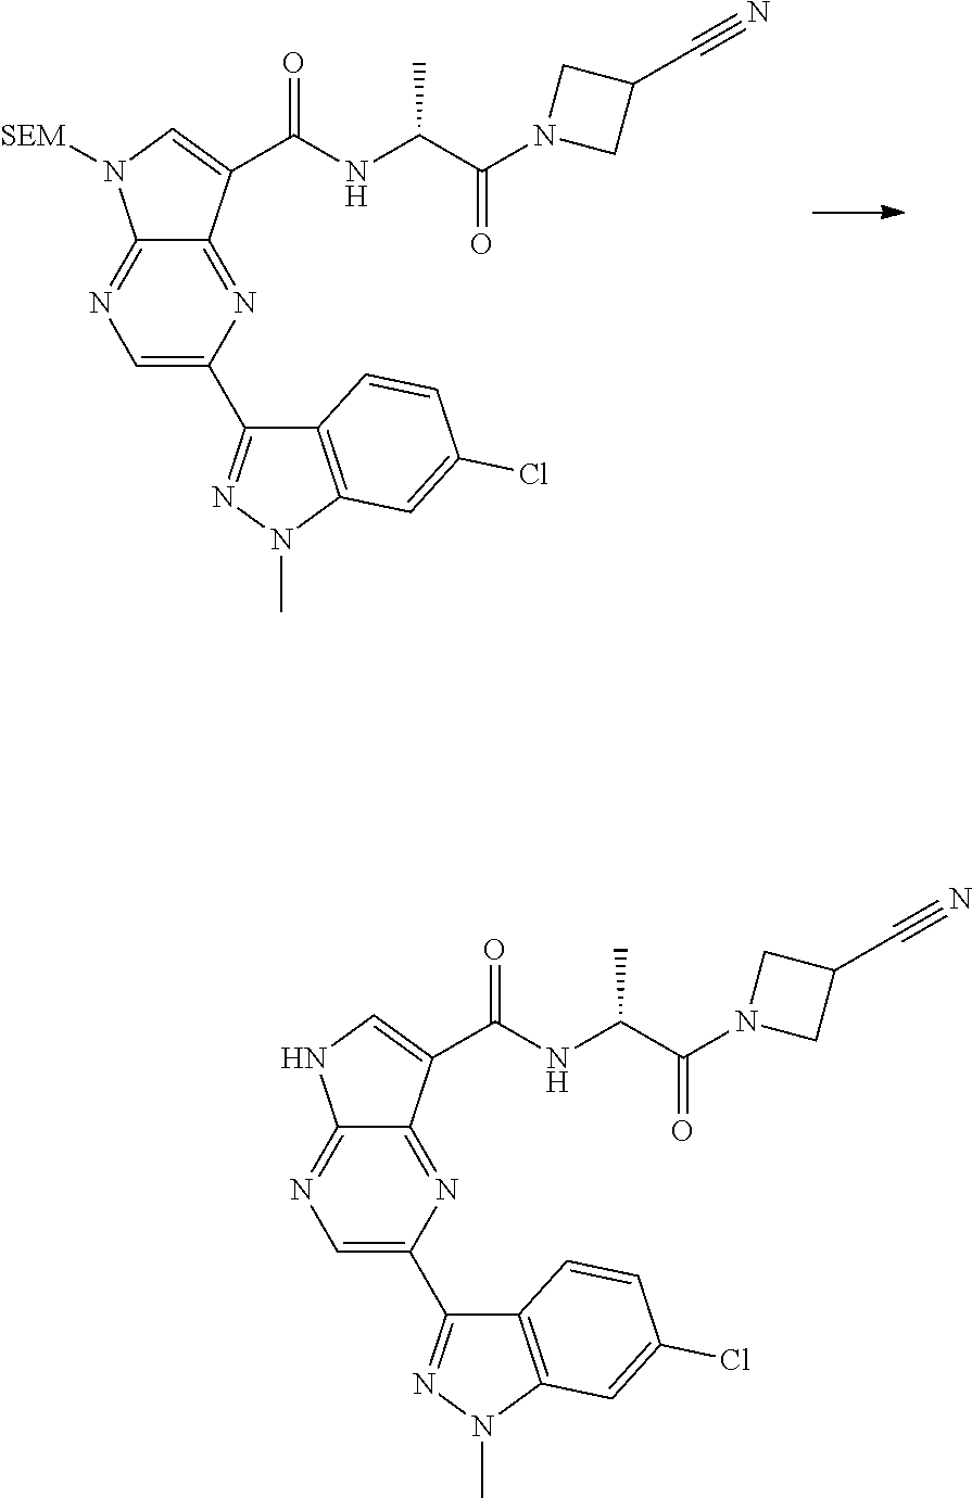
C12=NC(C3=NN(C)C4=C3C=CC(Cl)=C4)=CN=C1N([SEM])C=C2C(=O)NC(C(N1CC(C#N)C1)=O)C.C12=NC(C3=NN(C)C4=C3C=CC(Cl)=C4)=CN=C1NC=C2C(=O)NC(C(N1CC(C#N)C1)=O)C
